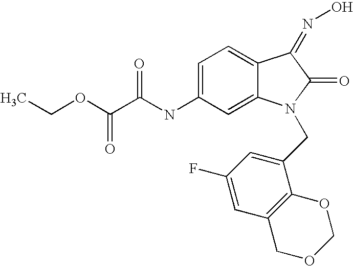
C(C(NC1=CC=C2C(=C1)N(CC1=CC(F)=CC3=C1OCOC3)C(=O)C2=NO)=O)(OCC)=O
